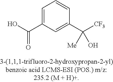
C1=C(C(O)=O)C=C(C([CF3])([Me])O)C=C1
